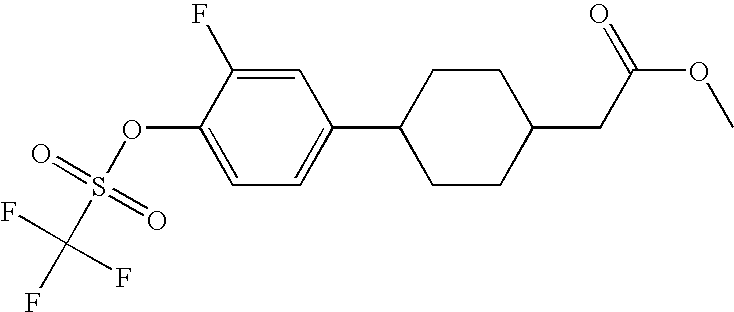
C1=C(OS(C(F)(F)F)(=O)=O)C(F)=CC(C2CCC(CC(OC)=O)CC2)=C1
